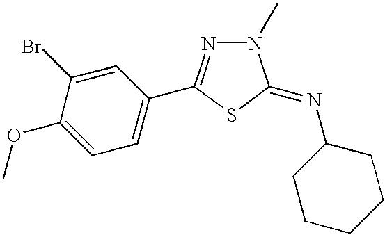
C1=C(OC)C(Br)=CC(C2=NN(C)C(=NC3CCCCC3)S2)=C1
